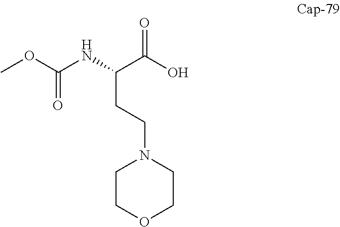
C(CCN1CCOCC1)(NC(OC)=O)C(O)=O
